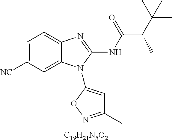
C1=C([NC])C=C2C(=C1)N=C(NC(C(C(C)(C)C)C)=O)N2C1=CC(C)=NO1.[C19H21N5O2]
